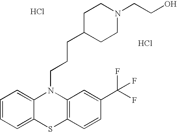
C1=CC=C2C(=C1)N(CCCC1CCN(CCO)CC1)C1=C(S2)C=CC(C(F)(F)F)=C1.Cl.Cl
